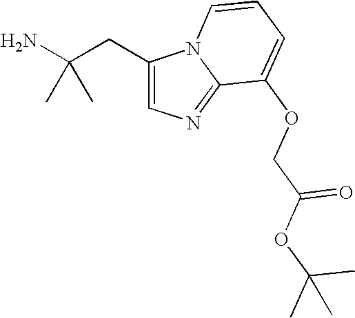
C1(CC(N)(C)C)=CN=C2N1C=CC=C2OCC(OC(C)(C)C)=O
